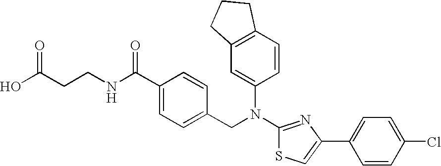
C(CCNC(C1=CC=C(CN(C2=CC3=C(C=C2)CCC3)C2=NC(C3=CC=C(Cl)C=C3)=CS2)C=C1)=O)(O)=O
